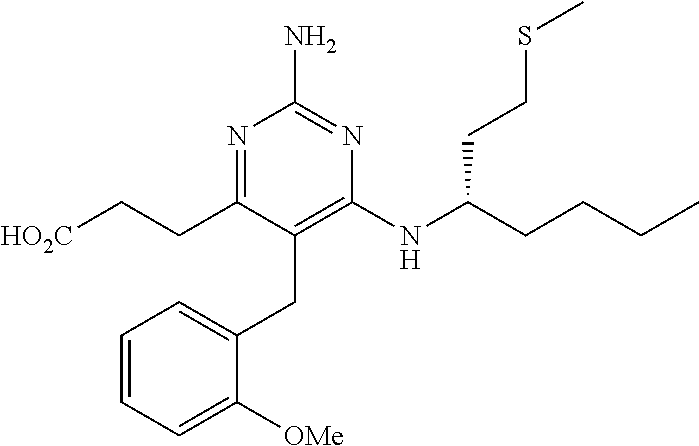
C1=CC=C([OMe])C(CC2=C(NC(CCCC)CCSC)N=C(N)N=C2CC[HO2C])=C1
